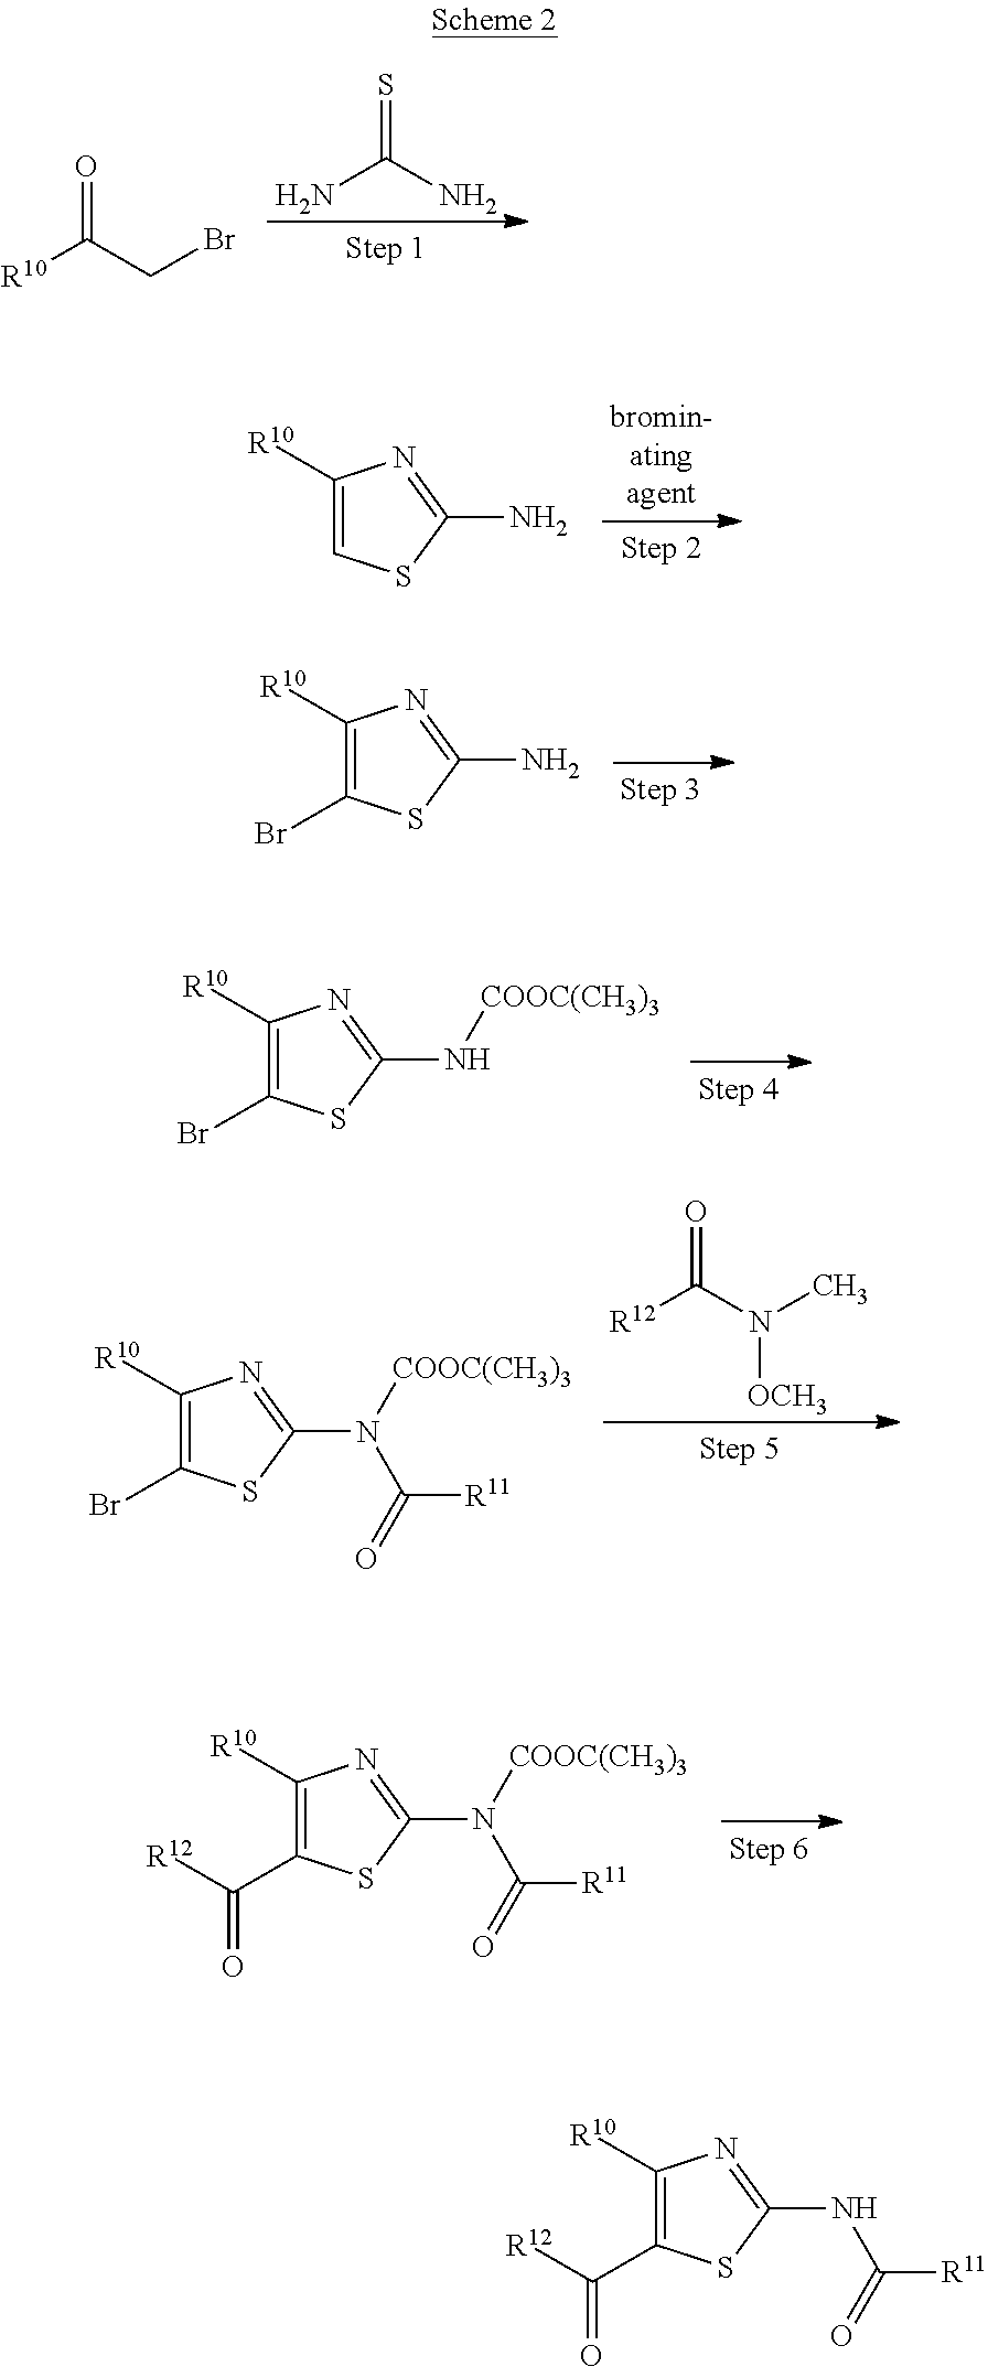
C1([R10])=CSC(N)=N1.C1([R10])=C(C([R12])=O)SC(NC(=O)[R11])=N1.S=C(N)N.O=C(CBr)[R10].C1([R10])=C(Br)SC(N)=N1.C1([R10])=C(Br)SC(N[COOC(CH3)3])=N1.C1([R10])=C(Br)SC(N([COOC(CH3)3])C(=O)[R11])=N1.O=C(N(C)[OCH3])[R12].C1([R10])=C(C([R12])=O)SC(N([COOC(CH3)3])C(=O)[R11])=N1
